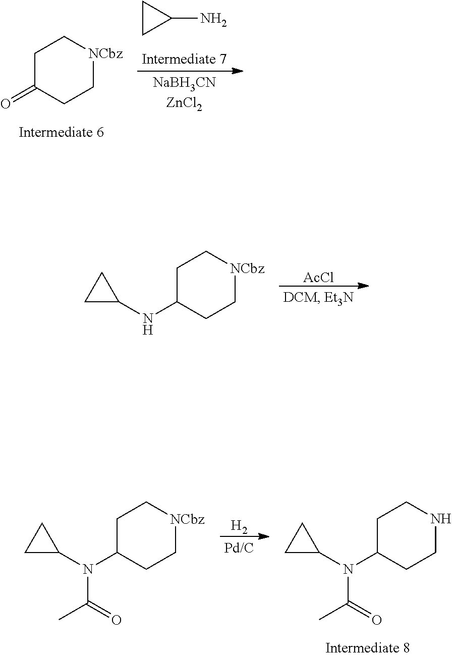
C1CC1N.C1C(=O)CC[NCbz]C1.C1C(NC2CC2)CC[NCbz]C1.[AcCl].C1C(N(C2CC2)C(=O)C)CC[NCbz]C1.C1C(N(C2CC2)C(=O)C)CCNC1.[H2]
